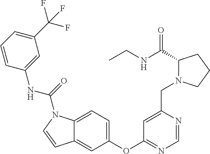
C1(OC2=NC=NC(CN3C(C(NCC)=O)CCC3)=C2)=CC=C2C(=C1)C=CN2C(=O)NC1=CC(C(F)(F)F)=CC=C1
